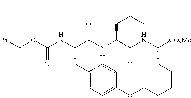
N(C1C(=O)NC(CC(C)C)C(=O)NC([CO2Me])CCCCCOC2=CC=C(C1)C=C2)C(OC[Ph])=O
